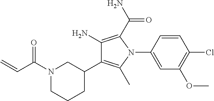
N1(C(C=C)=O)CCCC(C2=C(C)N(C3=CC(OC)=C(Cl)C=C3)C(C(=O)N)=C2N)C1
